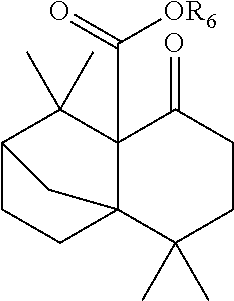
C1CC23C(C(=O)[OR6])(C(C)(C)C1C2)C(=O)CCC3(C)C
